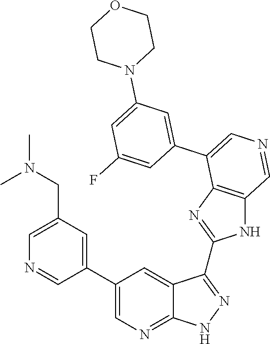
C1=C(CN(C)C)C=C(C2=CN=C3C(=C2)C(C2=NC4=C(N2)C=NC=C4C2=CC(N4CCOCC4)=CC(F)=C2)=NN3)C=N1
